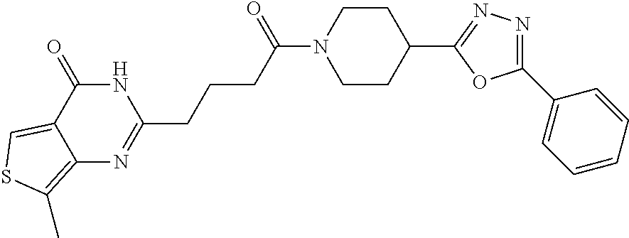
C12=C(C)SC=C1C(=O)NC(CCCC(=O)N1CCC(C3=NN=C(C4=CC=CC=C4)O3)CC1)=N2
